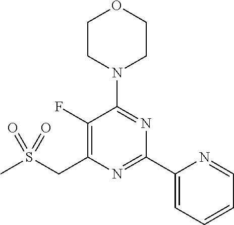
CS(CC1=C(F)C(N2CCOCC2)=NC(C2=CC=CC=N2)=N1)(=O)=O
